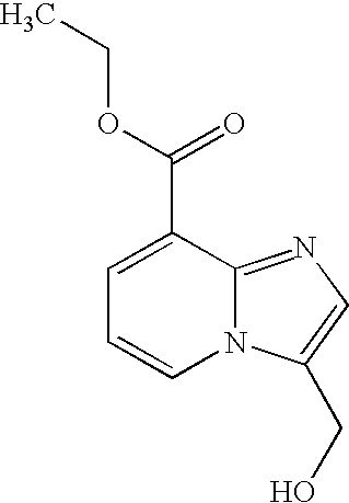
C1=C(C(=O)OCC)C2=NC=C(CO)N2C=C1
